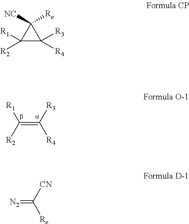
C(=C([R3])[R4])([R2])[R1].C1([R1])([R2])C([R3])([R4])C1([NC])[Re].[N2]=C([CN])[Re]
